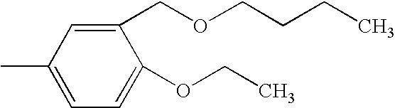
CC1=CC=C(OCC)C(COCCCC)=C1
